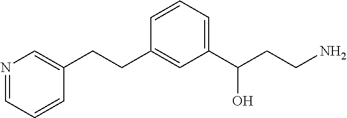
N1=CC=CC(CCC2=CC(C(CCN)O)=CC=C2)=C1
